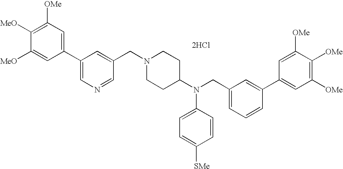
C1=C([MeO])C([MeO])=C([OMe])C=C1C1=CN=CC(CN2CCC(N(CC3=CC=CC(C4=CC([OMe])=C([OMe])C([OMe])=C4)=C3)C3=CC=C([SMe])C=C3)CC2)=C1.[2HCl]
